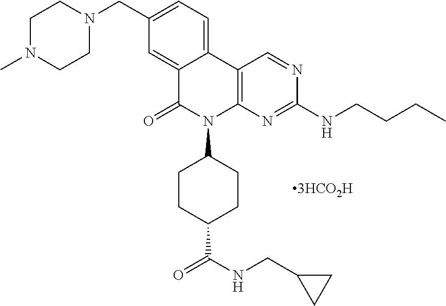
C12=CC(CN3CCN(C)CC3)=CC=C1C1=C(N(C3CCC(C(NCC4CC4)=O)CC3)C2=O)N=C(NCCCC)N=C1
